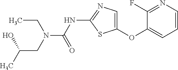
O(C1=CN=C(NC(=O)N(CC)CC(O)C)S1)C1=CC=CN=C1F
